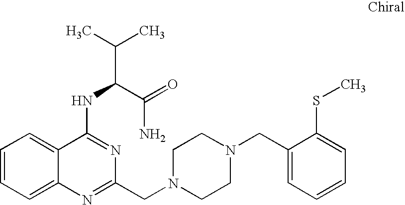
C1=CC=C2C(=C1)C(NC(C(C)C)C(=O)N)=NC(CN1CCN(CC3=CC=CC=C3SC)CC1)=N2
